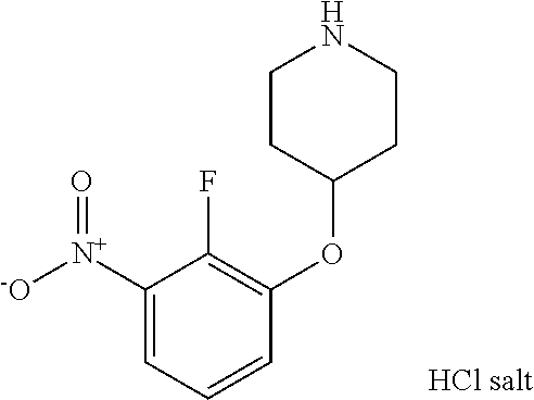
C1([N+]([-O])=O)=CC=CC(OC2CCNCC2)=C1F
